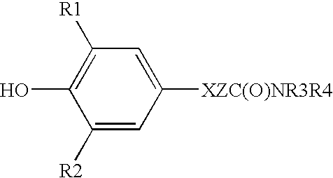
C1=C([XZC(O)NR3R4])C=C([R2])C(O)=C1[R1]
